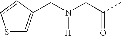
C(N(CC(C)=O)[H])C1=CSC=C1
